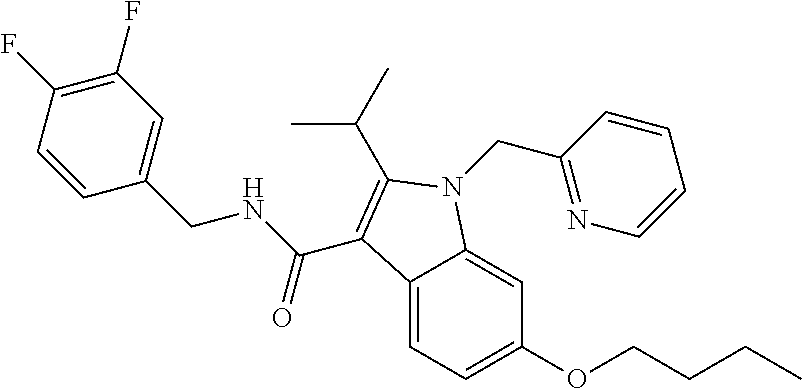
C1(F)=C(F)C=CC(CNC(=O)C2=C(C(C)C)N(CC3=NC=CC=C3)C3=CC(OCCCC)=CC=C32)=C1
